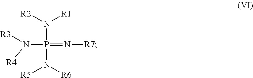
[R2]N([R1])P(N([R5])[R6])(=N[R7])N([R3])[R4]
